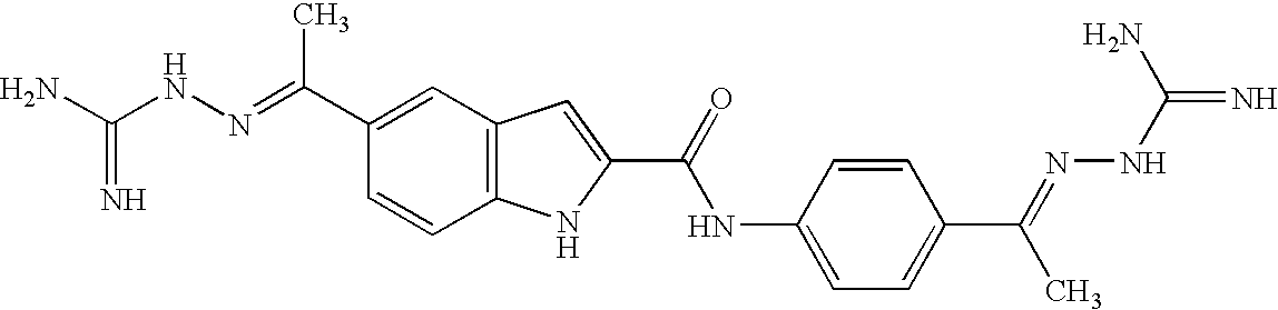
C12=C(C=C(C(=NNC(N)=N)C)C=C1)C=C(C(=O)NC1=CC=C(C(=NNC(N)=N)C)C=C1)N2
